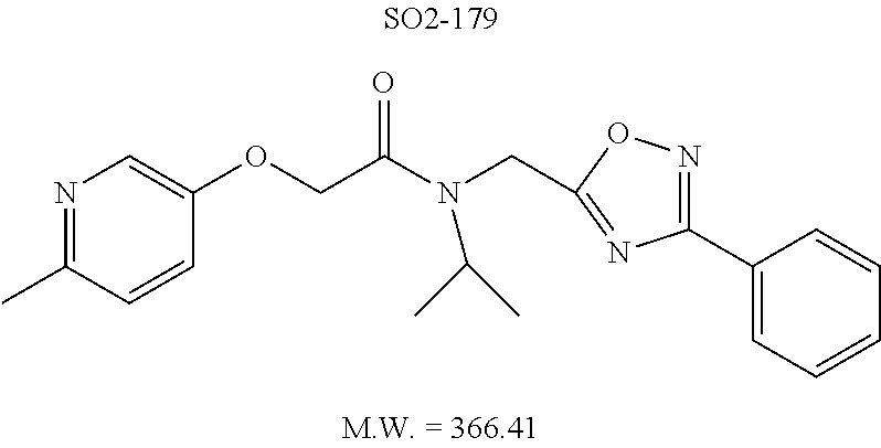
C1(OCC(N(C(C)C)CC2=NC(C3=CC=CC=C3)=NO2)=O)=CN=C(C)C=C1
